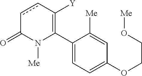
C1(C2=C([Y])ccC(=O)N2[Me])=CC=C(OCCO[Me])C=C1[Me]
